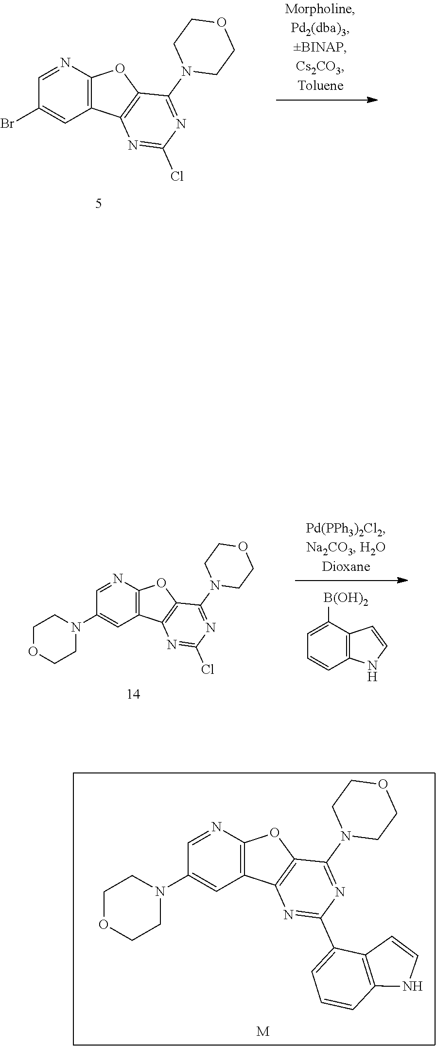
C1=NC2=C(C=C1Br)C1=C(O2)C(N2CCOCC2)=NC(Cl)=N1.C1=C([B(OH)2])C2=C(C=C1)NC=C2.C1=NC2=C(C=C1N1CCOCC1)C1=C(O2)C(N2CCOCC2)=NC(Cl)=N1.C1=NC2=C(C=C1N1CCOCC1)C1=C(O2)C(N2CCOCC2)=NC(C2=CC=CC3=C2C=CN3)=N1.[M]
